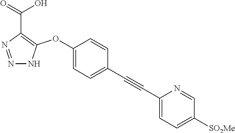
C1(OC2=C(C(=O)O)N=NN2)=CC=C(C#CC2=CC=C([SO2Me])C=N2)C=C1
